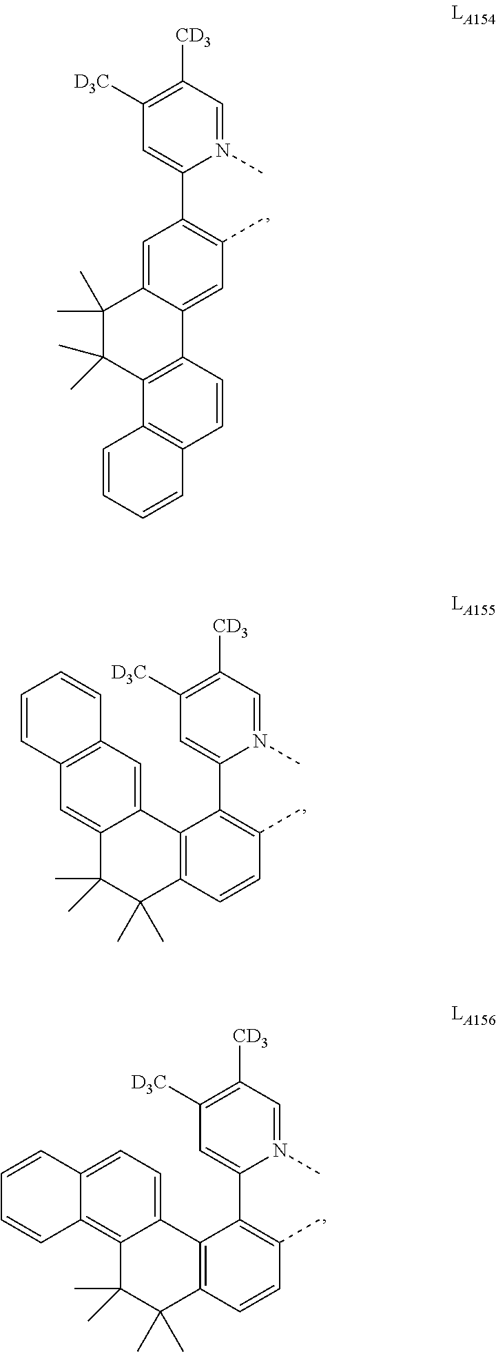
N1(C)=CC([CD3])=C([D3C])C=C1C1=C(C)C=C2C(=C1)C(C)(C)C(C)(C)C1=C2C=CC2=C1C=CC=C2.N1(C)=CC([CD3])=C([D3C])C=C1C1=C(C)C=CC2=C1C1=CC3=C(C=C1C(C)(C)C2(C)C)C=CC=C3.N1(C)=CC([CD3])=C([D3C])C=C1C1=C(C)C=CC2=C1C1=CC=C3C(=C1C(C)(C)C2(C)C)C=CC=C3
